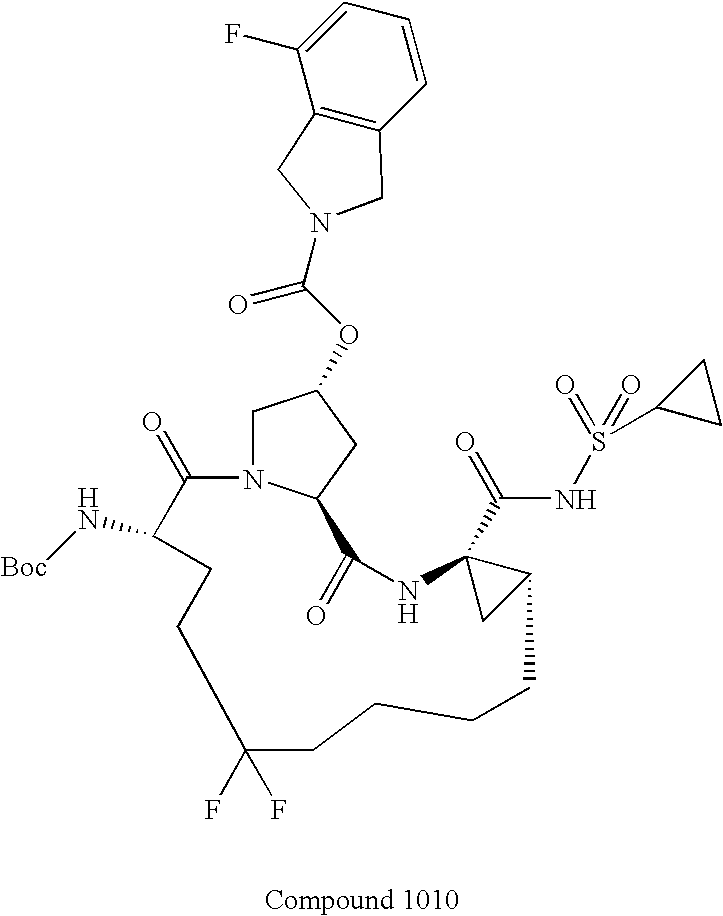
C1(N[Boc])C(=O)N2CC(OC(=O)N3CC4=C(C=CC=C4F)C3)CC2C(=O)NC2(C(=O)NS(=O)(=O)C3CC3)CC2CCCCC(F)(F)CC1
